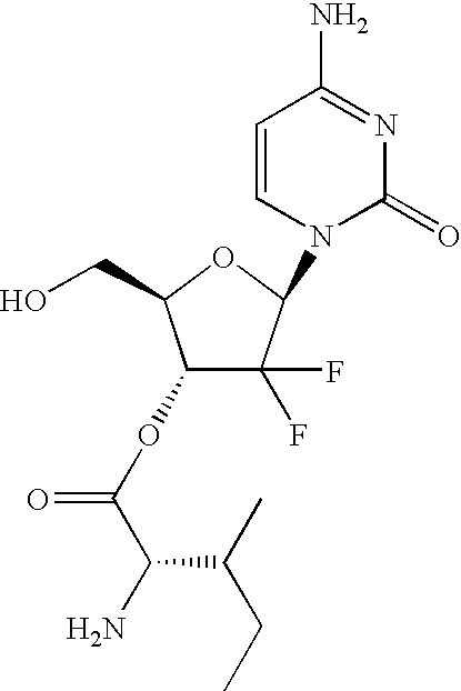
C1(OC(=O)C(N)C(C)CC)C(F)(F)C(N2C(=O)N=C(N)C=C2)OC1CO
